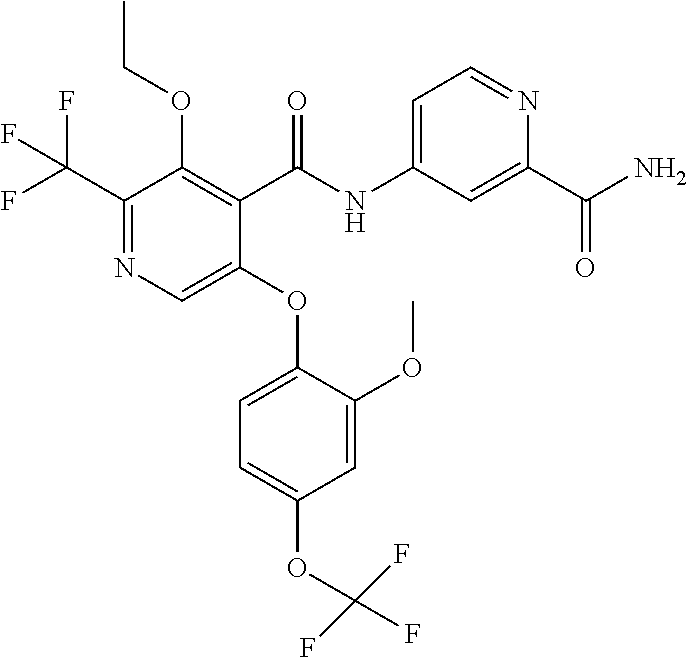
C(C1=NC=C(OC2=CC=C(OC(F)(F)F)C=C2OC)C(C(NC2=CC=NC(C(N)=O)=C2)=O)=C1OCC)(F)(F)F
